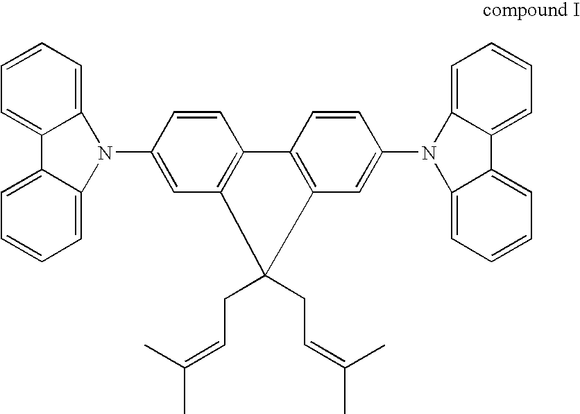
N1(C2=CC3=C(C=C2)C2=C(C=C(N4C5=CC=CC=C5C5=CC=CC=C45)C=C2)C3(CC=C(C)C)CC=C(C)C)C2=CC=CC=C2C2=CC=CC=C12
